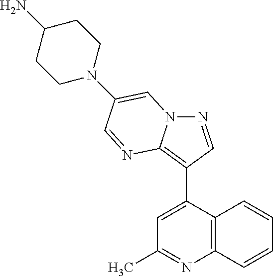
N1=CC(C2=CC(C)=NC3=C2C=CC=C3)=C2N1C=C(N1CCC(N)CC1)C=N2
